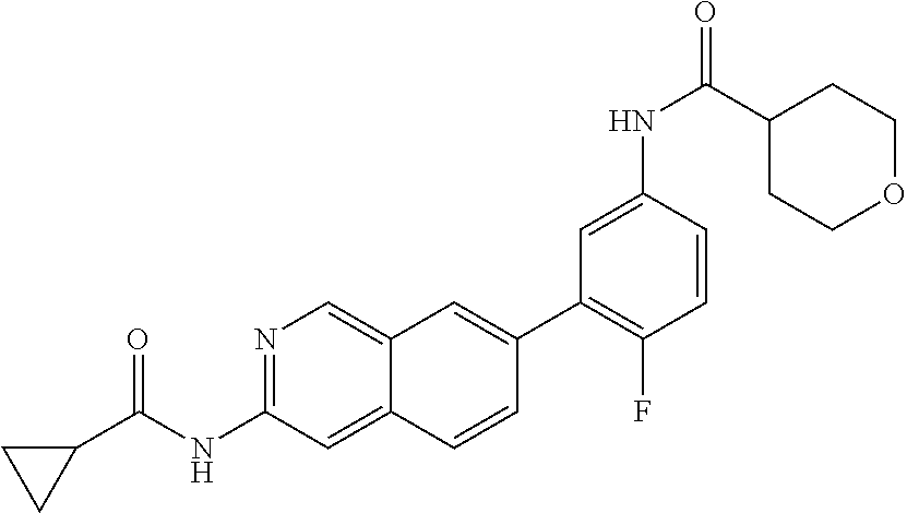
C1(C2=CC3=CN=C(NC(=O)C4CC4)C=C3C=C2)=C(F)C=CC(NC(C2CCOCC2)=O)=C1
